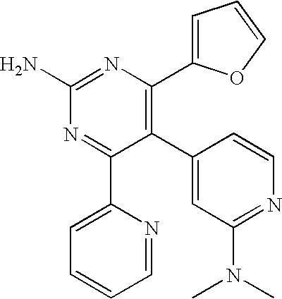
C1(N)=NC(C2=CC=CO2)=C(C2=CC(N(C)C)=NC=C2)C(C2=CC=CC=N2)=N1
